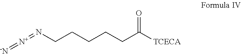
[N+](=NCCCCCC(=O)[TCECA])=[-N]
